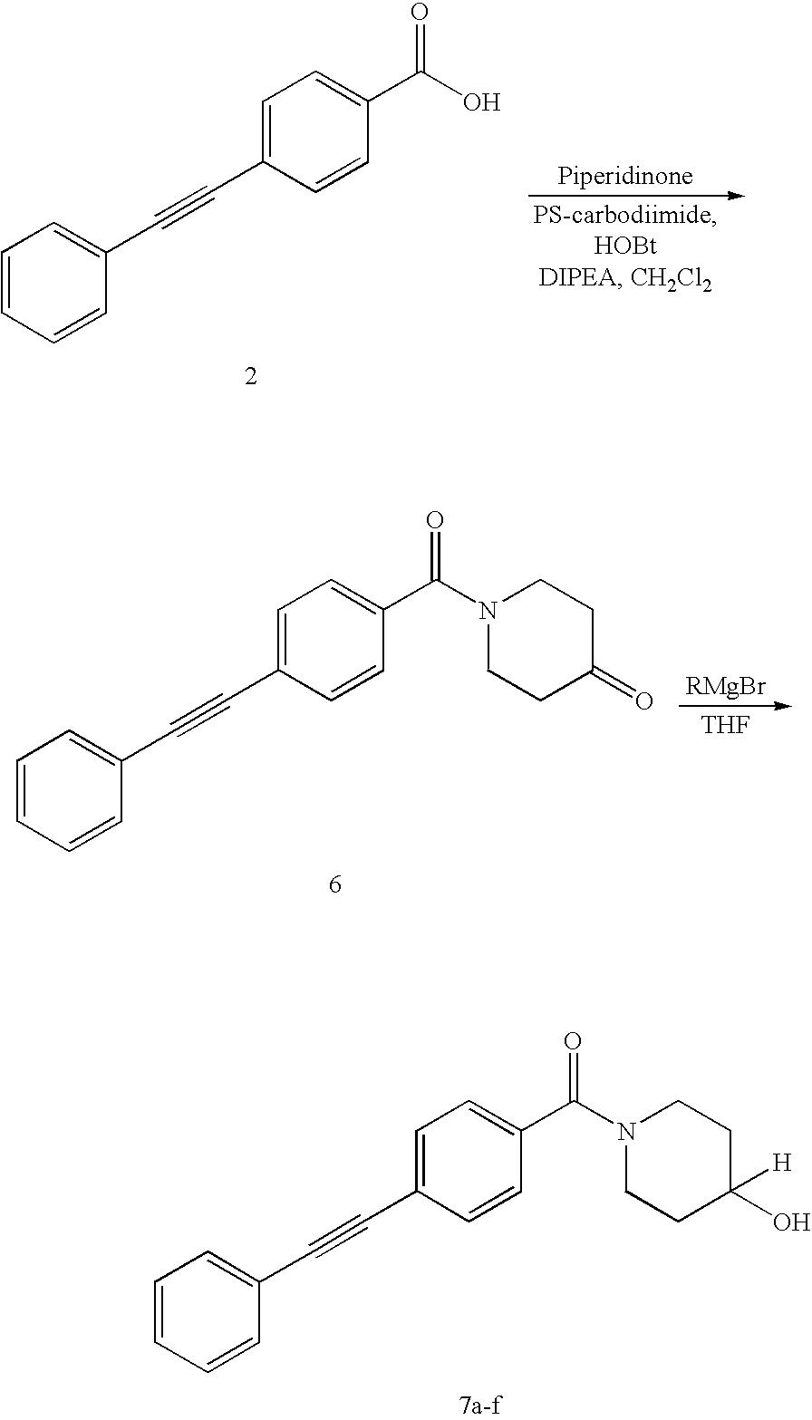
C1=CC=CC(C#CC2=CC=C(C(O)=O)C=C2)=C1.[THF].C1=CC=CC(C#CC2=CC=C(C(N3CCC(=O)CC3)=O)C=C2)=C1.C1=CC=CC(C#CC2=CC=C(C(N3CCC(O)([H])CC3)=O)C=C2)=C1
